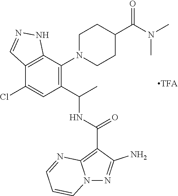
C12=C(C(N3CCC(C(N(C)C)=O)CC3)=C(C(NC(C3=C4N(N=C3N)C=CC=N4)=O)C)C=C1Cl)NN=C2
